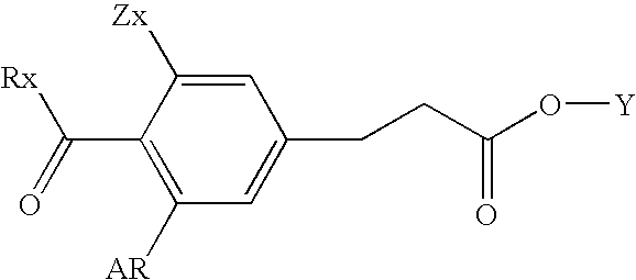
C1(C([Rx])=O)=C([AR])C=C(CCC(O[Y])=O)C=C1[Zx]
